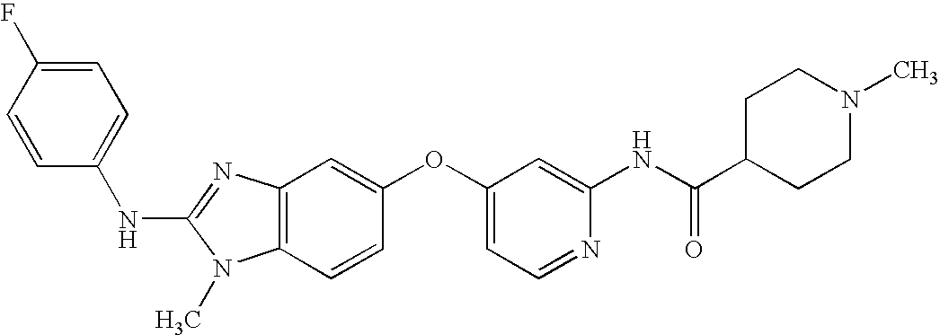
C1=C(F)C=CC(NC2=NC3=C(N2C)C=CC(OC2=CC=NC(NC(C4CCN(C)CC4)=O)=C2)=C3)=C1
